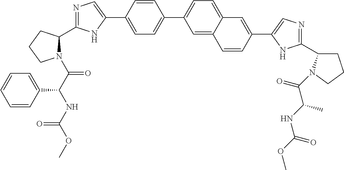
C1=C(C2=CN=C(C3N(C(C(NC(OC)=O)C4=CC=CC=C4)=O)CCC3)N2)C=CC(C2=CC=C3C(=C2)C=CC(C2=CN=C(C4CCCN4C(C(C)NC(=O)OC)=O)N2)=C3)=C1
